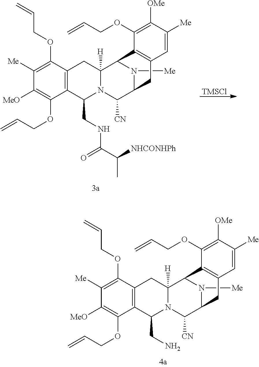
C1([Me])=C(OCC=C)C2=C(C(OCC=C)=C1[MeO])C(CN)N1C([H])(C2)C2N([Me])C(C1[CN])CC1=C2C(OCC=C)=C([OMe])C([Me])=C1.[TMSCl].C1([Me])=C(OCC=C)C2=C(C(OCC=C)=C1[MeO])C(CNC(=O)C(C)[NHCONHPh])N1C([H])(C2)C2N([Me])C(C1[CN])CC1=C2C(OCC=C)=C([OMe])C([Me])=C1
